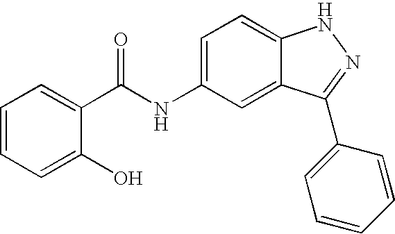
C1=CC=C(O)C(C(=O)NC2=CC=C3C(=C2)C(C2=CC=CC=C2)=NN3)=C1
